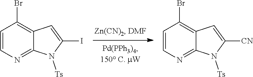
C1=CN=C2C(=C1Br)C=C(I)N2[Ts].C1=CN=C2C(=C1Br)C=C([CN])N2[Ts]
